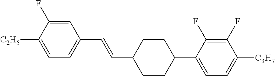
C1=C(F)C([C2H5])=CC=C1C=CC1CCC(C2=CC=C([C3H7])C(F)=C2F)CC1
